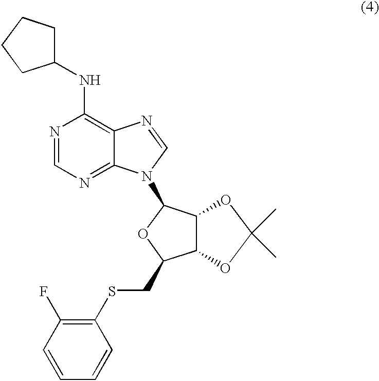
N1=CN=C2C(=C1NC1CCCC1)N=CN2C1OC(CSC2=C(F)C=CC=C2)C2C1OC(C)(C)O2
